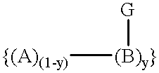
[{(A)(1-y)][(B)y}][G]
